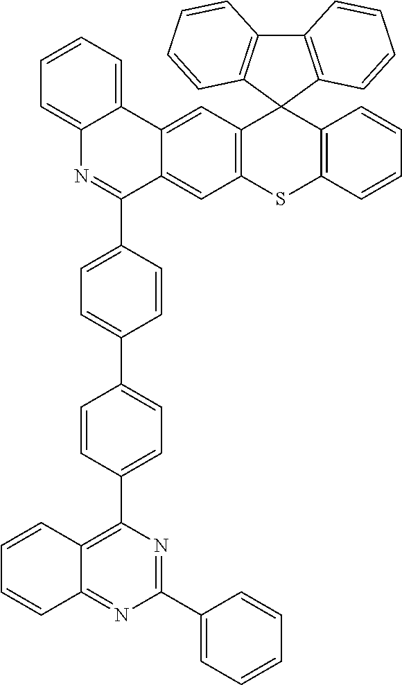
C12=C(C3(C4=C(S1)C=C1C(=C4)C4=CC=CC=C4N=C1C1=CC=C(C4=CC=C(C5=C6C(=NC(C7=CC=CC=C7)=N5)C=CC=C6)C=C4)C=C1)C1=C(C4=C3C=CC=C4)C=CC=C1)C=CC=C2
